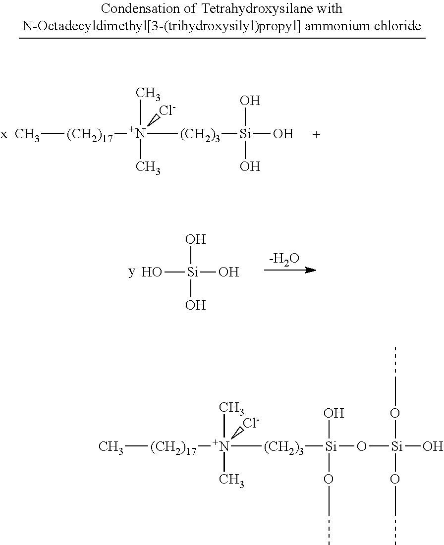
C[(CH2)17][N+]([(CH2)3][Si](O)(OCC)O[Si](OCC)(OCC)O)(C)(C)[Cl-].C[(CH2)17][N+]([(CH2)3][Si](O)(O)O)(C)(C)[Cl-].[x].[-H2O].O[Si](O)(O)O
